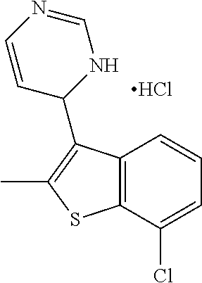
C12=C(C(Cl)=CC=C1)SC(C)=C2C1NC=NC=C1.Cl
